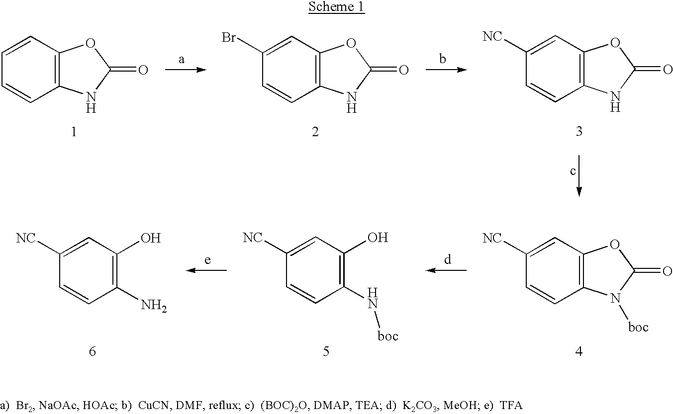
C1=CC2=C(C=C1)NC(=O)O2.C1(Br)=CC2=C(C=C1)NC(=O)O2.C1([NC])=CC2=C(C=C1)NC(=O)O2.C1([NC])=CC2=C(C=C1)N([boc])C(=O)O2.C1([NC])=CC(O)=C(N)C=C1.C1([NC])=CC(O)=C(N[boc])C=C1
